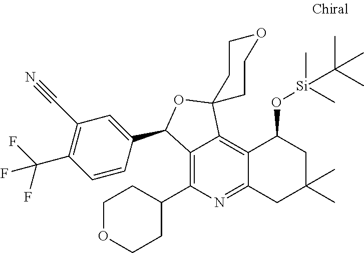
C12=C(C3CCOCC3)N=C3C(=C1C1(OC2C2=CC(C#N)=C(C(F)(F)F)C=C2)CCOCC1)C(O[Si](C)(C)C(C)(C)C)CC(C)(C)C3
